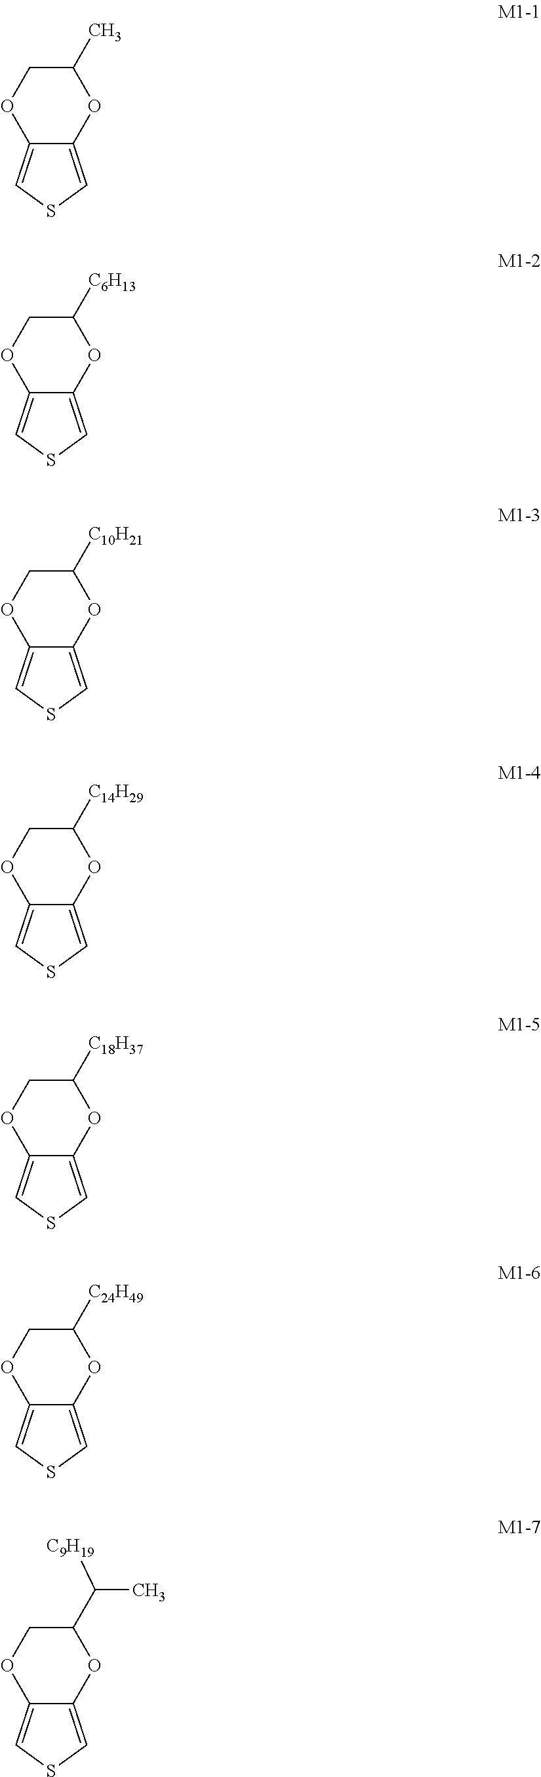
O1C(C)COC2=CSC=C12.O1C([C6H13])COC2=CSC=C12.O1C([C10H21])COC2=CSC=C12.O1C([C14H29])COC2=CSC=C12.O1C([C18H37])COC2=CSC=C12.O1C([C24H49])COC2=CSC=C12.O1C(C([C9H19])C)COC2=CSC=C12
